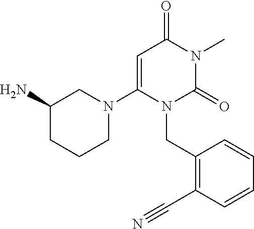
C1(CN2C(=O)N(C)C(=O)C=C2N2CC(N)CCC2)=C(C#N)C=CC=C1
